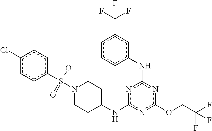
c1(Cl)ccc([S+](N2CCC(Nc3nc(OCC(F)(F)F)nc(Nc4cc(C(F)(F)F)ccc4)n3)CC2)([O-])=O)cc1
